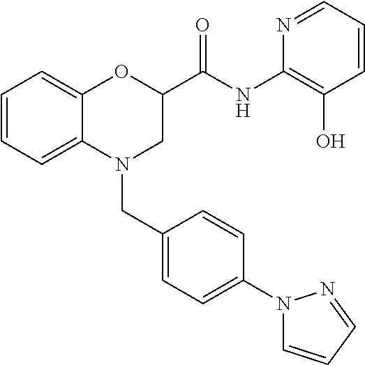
C1=CC=C2C(=C1)OC(C(NC1=C(O)C=CC=N1)=O)CN2CC1=CC=C(N2C=CC=N2)C=C1
